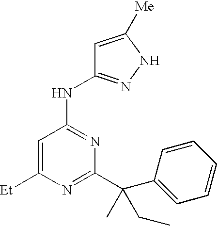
[Et]C1=CC(NC2=NNC([Me])=C2)=NC(C(C2=CC=CC=C2)(C)CC)=N1
